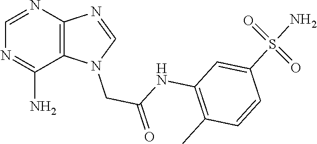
C12=C(N=CN=C1N)N=CN2CC(=O)NC1=C(C)C=CC(S(=O)(=O)N)=C1
